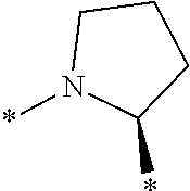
C1N(*)C(*)CC1
